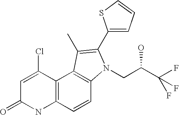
C1=C(C2=C(C)C3=C(C=CC4=C3C(Cl)=CC(=O)N4)N2CC(C(F)(F)F)O)SC=C1
